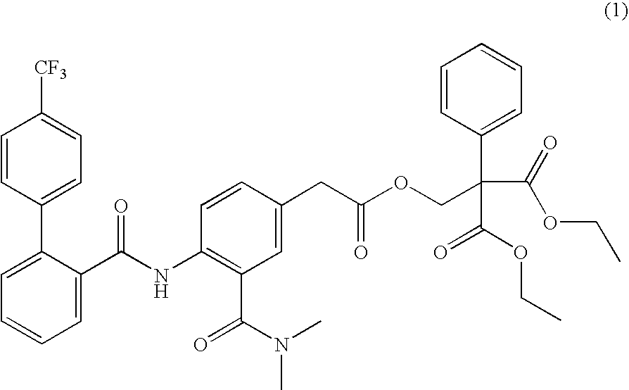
C1=CC(C2=CC=CC=C2C(NC2=C(C(N(C)C)=O)C=C(CC(OCC(C(=O)OCC)(C3=CC=CC=C3)C(OCC)=O)=O)C=C2)=O)=CC=C1[CF3]
